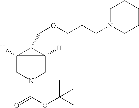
C12([H])CN(C(OC(C)(C)C)=O)CC1([H])C2COCCCN1CCCCC1
